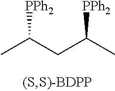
CC([PPh2])CC([PPh2])C
